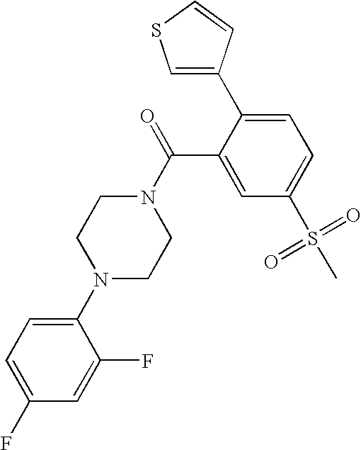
C1=C(F)C(N2CCN(C(C3=CC(S(C)(=O)=O)=CC=C3C3=CSC=C3)=O)CC2)=CC=C1F
